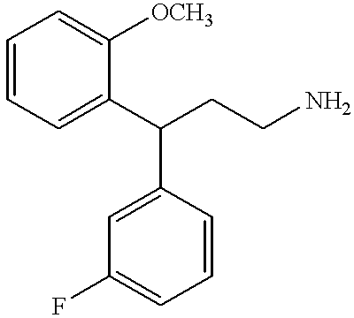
C1=CC=C([OCH3])C(C(CCN)C2=CC(F)=CC=C2)=C1
